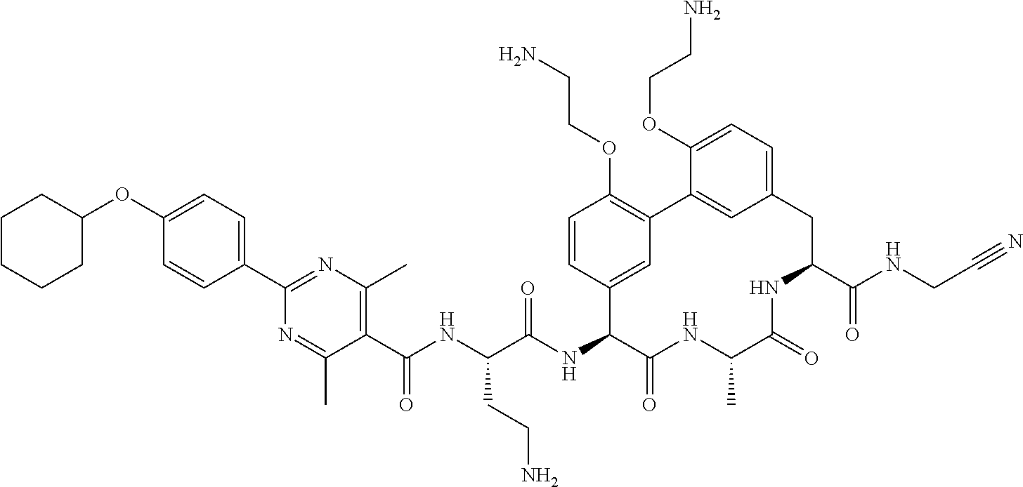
C1(OC2CCCCC2)=CC=C(C2=NC(C)=C(C(NC(C(NC3C(=O)NC(C)C(=O)NC(C(NCC#N)=O)CC4=CC=C(OCCN)C(=C4)C4=C(OCCN)C=CC3=C4)=O)CCN)=O)C(C)=N2)C=C1
